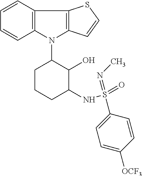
N1(C2CCCC(NS(=O)(=NC)C3=CC=C([OCF3])C=C3)C2O)C2=C(C3=C1C=CS3)C=CC=C2
